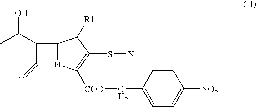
C1(C(C)O)C(=O)N2C1C([R1])C(S[X])=C2[COO]CC1=CC=C([NO2])C=C1
